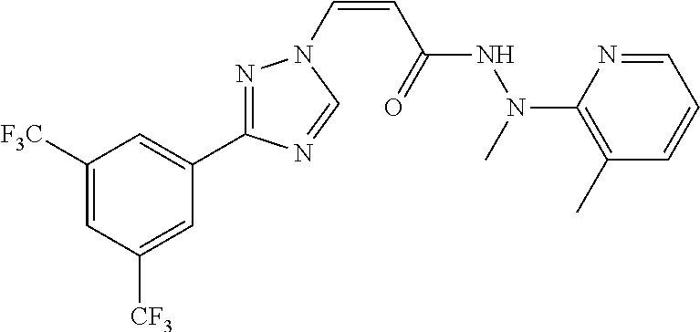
C1([F3C])=CC([CF3])=CC(C2=NN(C=CC(NN(C3=C(C)C=CC=N3)C)=O)C=N2)=C1
